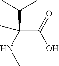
C(C(NC)(C(C)C)C)(O)=O
